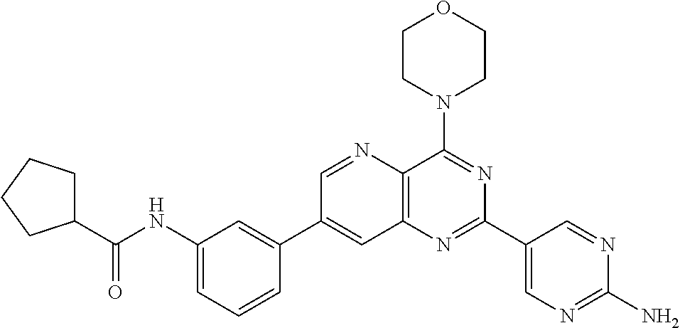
C1(NC(C2CCCC2)=O)=CC=CC(C2=CC3=C(C(N4CCOCC4)=NC(C4=CN=C(N)N=C4)=N3)N=C2)=C1
